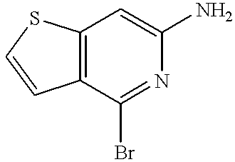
C12=C(C(Br)=NC(N)=C1)C=CS2
